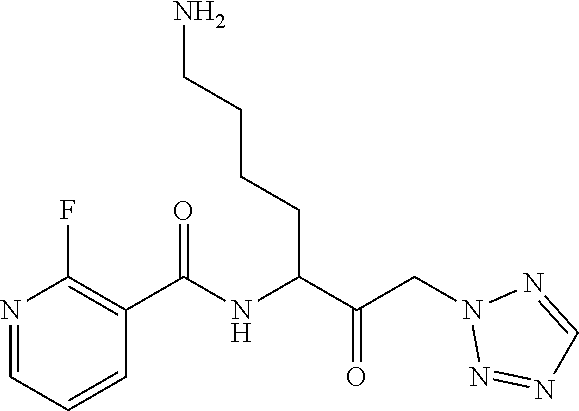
N1=CC=CC(C(NC(C(CN2N=NC=N2)=O)CCCCN)=O)=C1F
